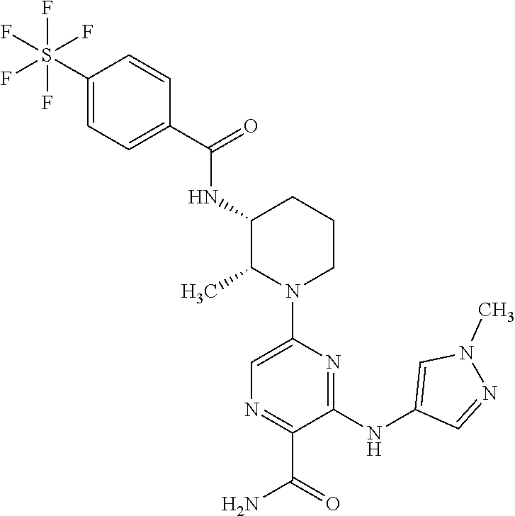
C1=CC(C(=O)NC2C(C)N(C3=CN=C(C(=O)N)C(NC4=CN(C)N=C4)=N3)CCC2)=CC=C1S(F)(F)(F)(F)F
